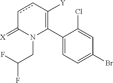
C1(C2=C([Y])ccC(=[X])N2CC(F)F)=CC=C(Br)C=C1Cl
